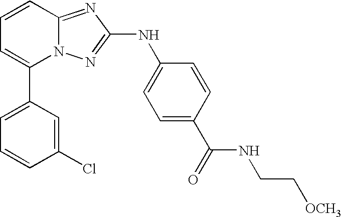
C1(C2=CC=CC3=NC(NC4=CC=C(C(=O)NCC[OCH3])C=C4)=NN23)=CC=CC(Cl)=C1
